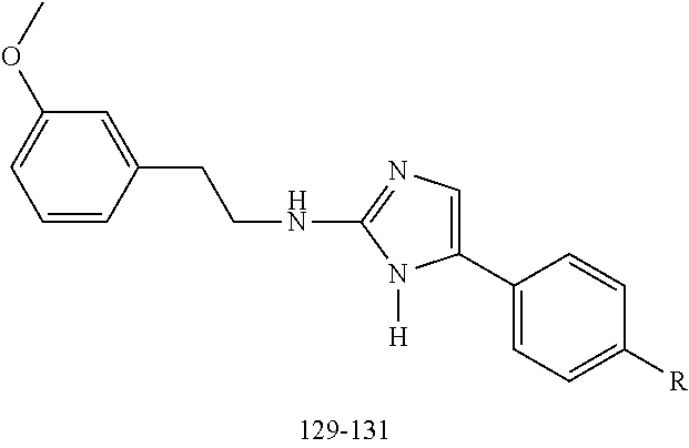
C1(C2=CN=C(NCCC3=CC(OC)=CC=C3)N2[H])=CC=C([R])C=C1
